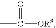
CC(=O)[OR8]
